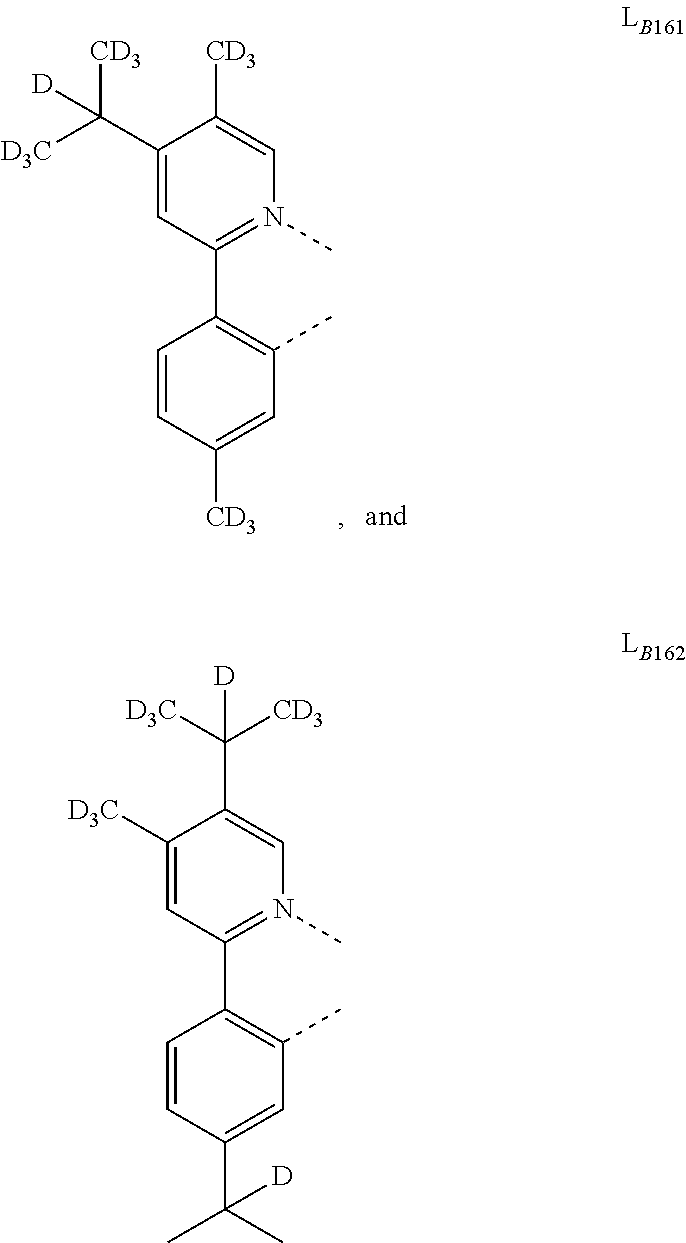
C1([D3C])=CC(C2=C(C)C=C(C(C)(C)[D])C=C2)=N(C)C=C1C([D3C])([CD3])[D].C1(C([D3C])([CD3])[D])=CC(C2=C(C)C=C([CD3])C=C2)=N(C)C=C1[CD3]
